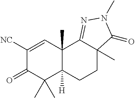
C1([NC])=CC2(C)C([H])(C(C)(C)C1=O)CCC1(C)C2=NN(C)C1=O
